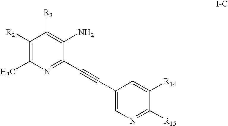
C1([R2])=C(C)N=C(C#CC2=CN=C([R15])C([R14])=C2)C(N)=C1[R3]
